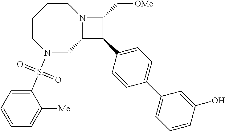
N1(S(C2=CC=CC=C2[Me])(=O)=O)CC2N(CCCC1)C(C[OMe])C2C1=CC=C(C2=CC=CC(O)=C2)C=C1
